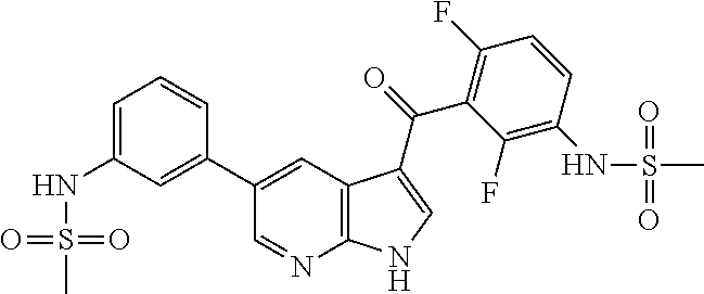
C1=C(NS(C)(=O)=O)C=C(C2=CC3=C(N=C2)NC=C3C(C2=C(F)C=CC(NS(C)(=O)=O)=C2F)=O)C=C1
